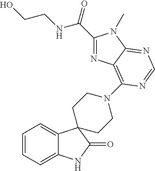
C1=CC=C2C(=C1)C1(C(=O)N2)CCN(C2=C3C(=NC=N2)N(C)C(C(NCCO)=O)=N3)CC1
